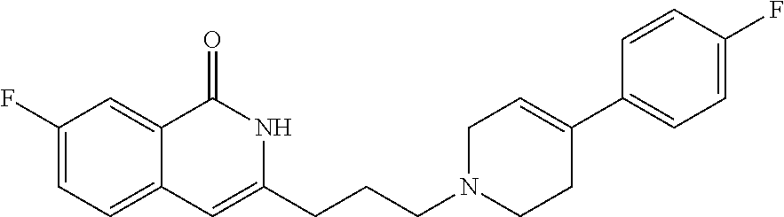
C1(F)=CC=C2C(=C1)C(=O)NC(CCCN1CCC(C3=CC=C(F)C=C3)=CC1)=C2
